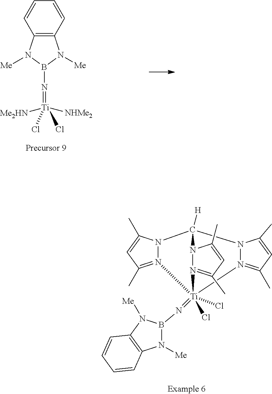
C12=C(N([Me])B(N=[Ti]([NHMe2])([Me2HN])(Cl)Cl)N1[Me])C=CC=C2.N1([Me])B(N=[Ti]23(Cl)(Cl)N4=C(C)C=C(C)N4C([H])(N4N2=C(C)C=C4C)N2N3=C(C)C=C2C)N([Me])C2=C1C=CC=C2
